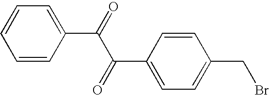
C1=CC(C(=O)C(C2=CC=C(CBr)C=C2)=O)=CC=C1
